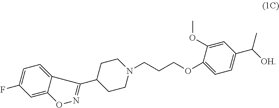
C1=C(OC)C(OCCCN2CCC(C3=NOC4=CC(F)=CC=C43)CC2)=CC=C1C([OH])C
